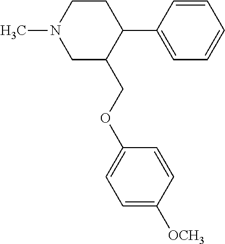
C1=CC(C2CCN(C)CC2COC2=CC=C([OCH3])C=C2)=CC=C1
